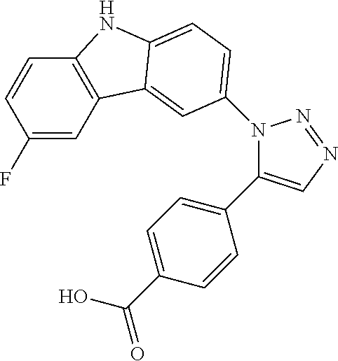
C1(F)=CC2=C(C=C1)NC1=CC=C(N3C(C4=CC=C(C(O)=O)C=C4)=CN=N3)C=C21
